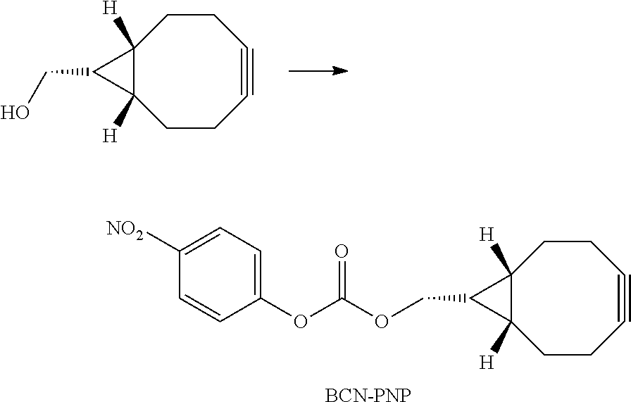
C1CC#CCCC2([H])C1([H])C2COC(OC1=CC=C([NO2])C=C1)=O.[BCN-PNP].C1CC#CCCC2([H])C1([H])C2CO
